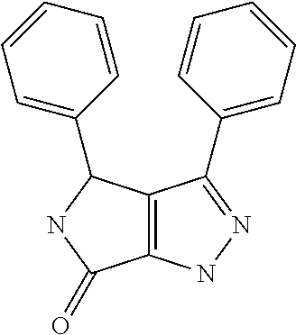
C1=CC=C(C2C3=C(C(=O)N2)NN=C3C2=CC=CC=C2)C=C1
